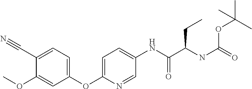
C1(C#N)=CC=C(OC2=CC=C(NC(=O)C(CC)NC(=O)OC(C)(C)C)C=N2)C=C1OC
